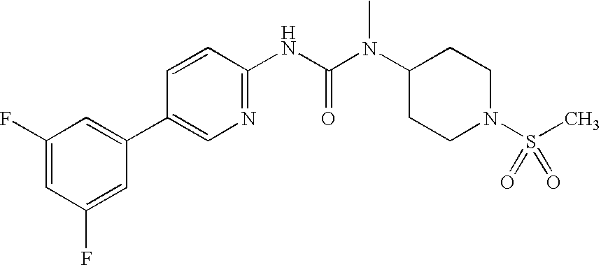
C1(F)=CC(F)=CC(C2=CN=C(NC(N(C3CCN(S(=O)(C)=O)CC3)C)=O)C=C2)=C1
